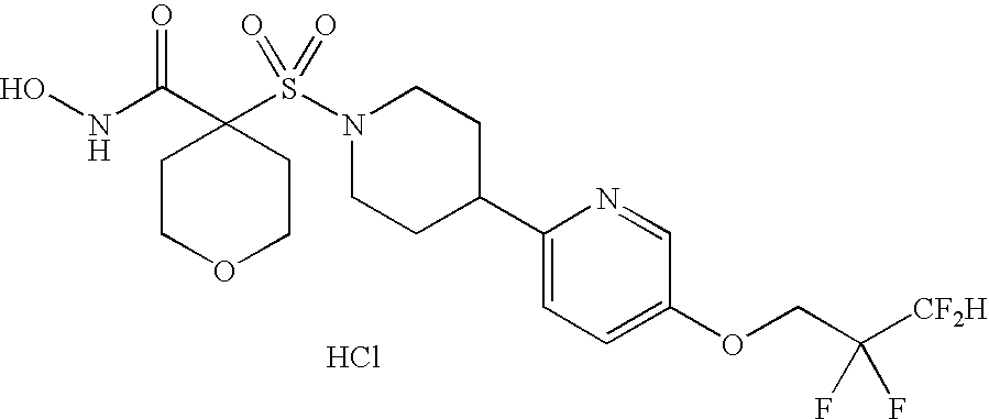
ONC(C1(S(N2CCC(C3=CC=C(OCC([CF2H])(F)F)C=N3)CC2)(=O)=O)CCOCC1)=O.Cl
